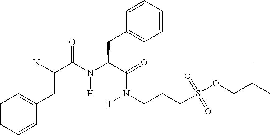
C1=CC=CC(C=C(N)C(=O)N([H])C(CC2=CC=CC=C2)C(N([H])CCCS(OCC(C)C)(=O)=O)=O)=C1
